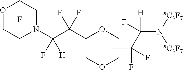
F.C1(C(C(N2CCOCC2)([H])F)(F)F)COCCO1.CC(C(N([nC3F7])[nC3F7])([H])F)(F)F
